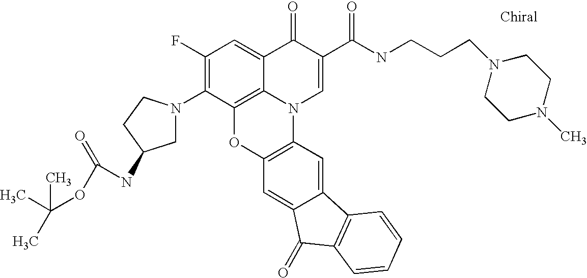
C1(F)=C(N2CC(NC(OC(C)(C)C)=O)CC2)C2=C3C(=C1)C(=O)C(C(=O)NCCCN1CCN(C)CC1)=CN3C1=C(O2)C=C2C(=C1)C1=C(C2=O)C=CC=C1
